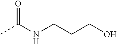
CC(NCCCO)=O
